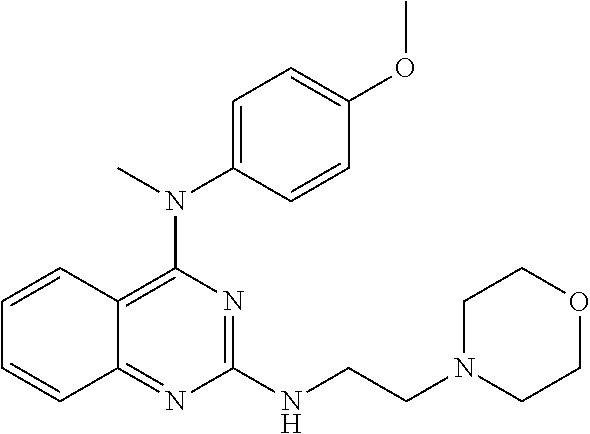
C1=C(N(C)C2=C3C(=NC(NCCN4CCOCC4)=N2)C=CC=C3)C=CC(OC)=C1
